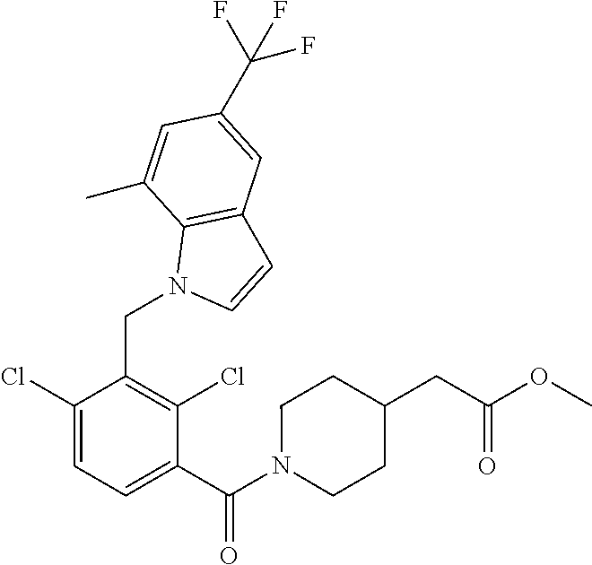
C1(Cl)=CC=C(C(N2CCC(CC(OC)=O)CC2)=O)C(Cl)=C1CN1C2=C(C=C1)C=C(C(F)(F)F)C=C2C
